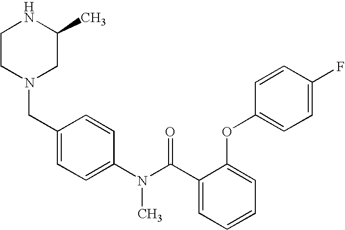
N1CCN(CC2=CC=C(N(C(C3=CC=CC=C3OC3=CC=C(F)C=C3)=O)C)C=C2)CC1C
